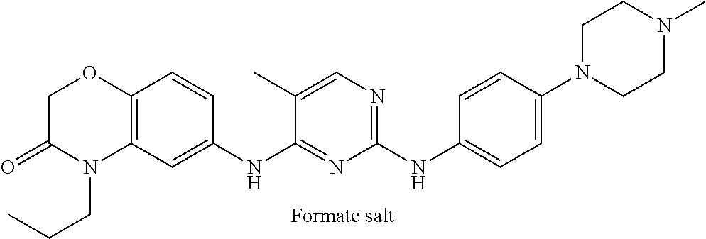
C1(NC2=CC=C(N3CCN(C)CC3)C=C2)=NC=C(C)C(NC2=CC3=C(C=C2)OCC(=O)N3CCC)=N1
